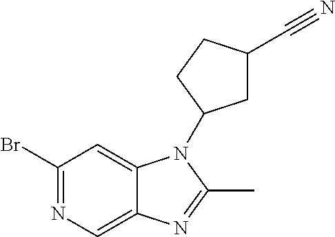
C1(Br)=NC=C2C(=C1)N(C1CC(C#N)CC1)C(C)=N2
